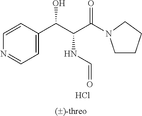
C1=CC(C(C(C(=O)N2CCCC2)NC=O)O)=CC=N1.Cl
